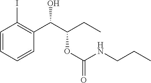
C1=CC=CC(C(C(CC)OC(NCCC)=O)O)=C1I
